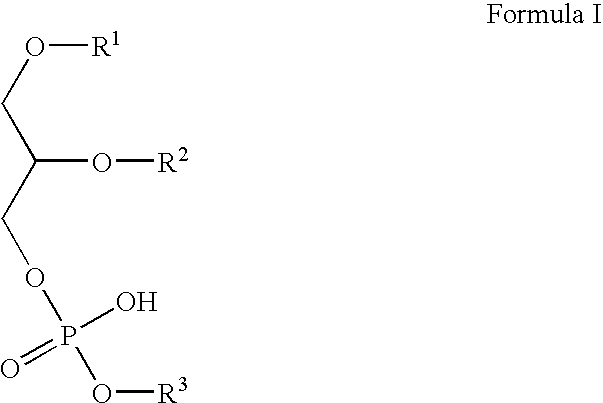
O([R1])CC(O[R2])COP(O[R3])(=O)O
